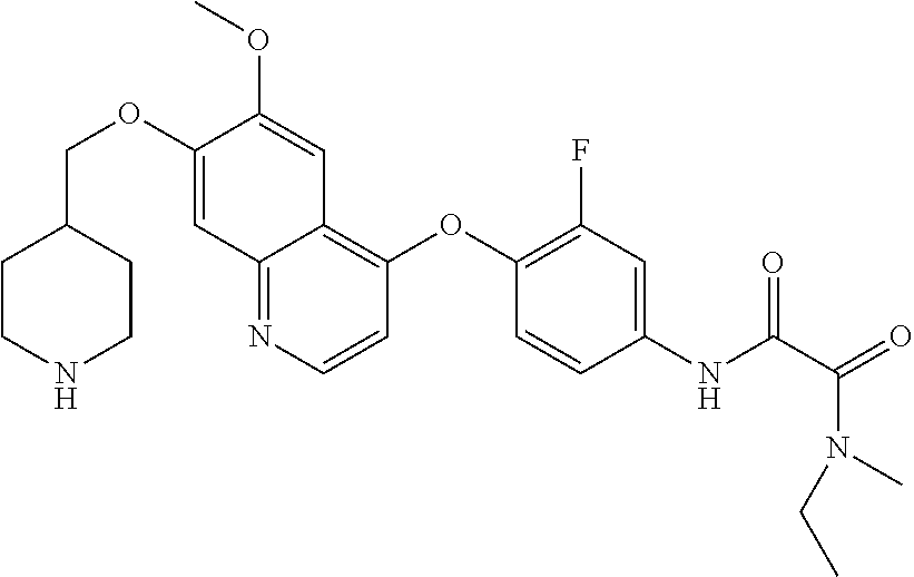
C(OC1=CC2=NC=CC(OC3=C(F)C=C(NC(=O)C(N(CC)C)=O)C=C3)=C2C=C1OC)C1CCNCC1
